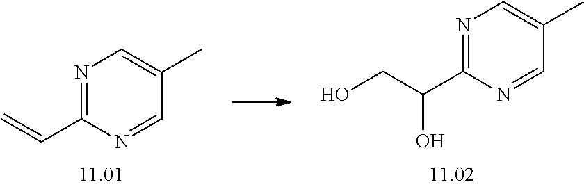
N1=C(C=C)N=CC(C)=C1.N1=C(C(CO)O)N=CC(C)=C1
